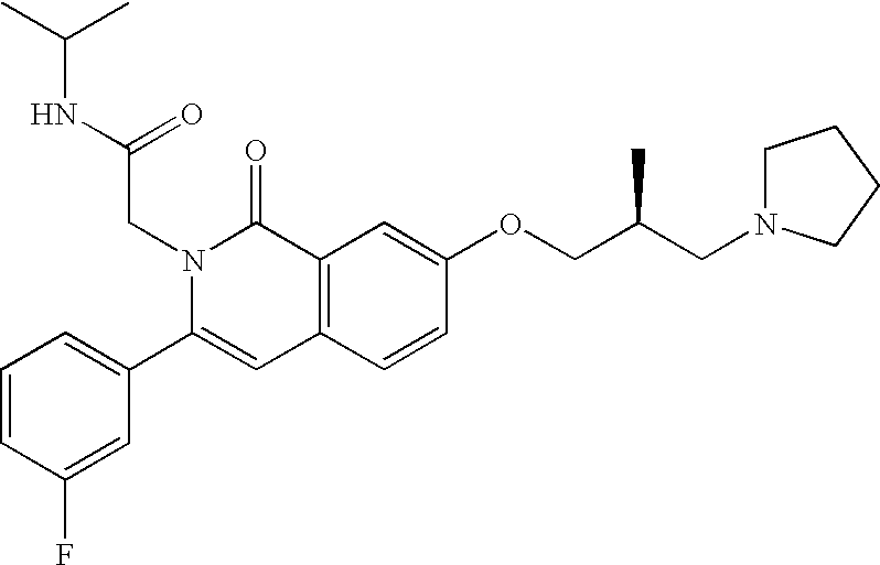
C1=CC(F)=CC(C2=CC3=C(C(=O)N2CC(=O)NC(C)C)C=C(OCC(CN2CCCC2)C)C=C3)=C1
